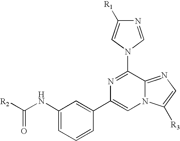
N1=CN(C2=NC(C3=CC(NC([R2])=O)=CC=C3)=CN3C2=NC=C3[R3])C=C1[R1]
